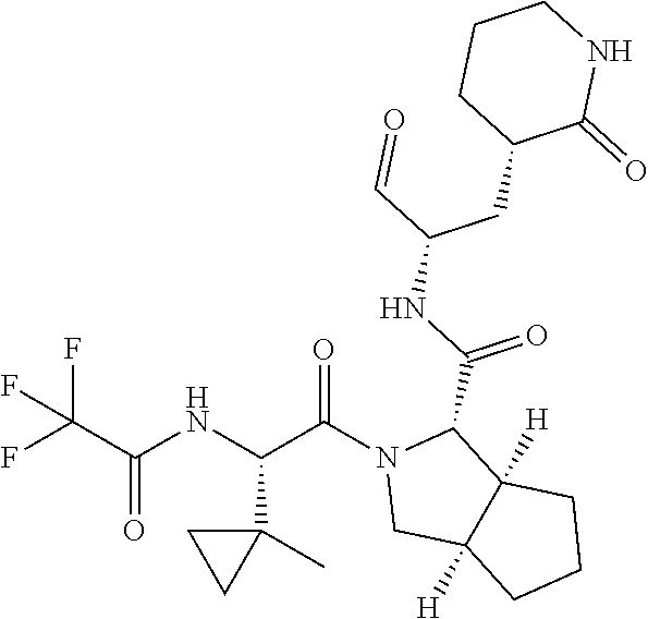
FC(C(NC(C(N1CC2([H])C([H])(C1C(NC(C=O)CC1C(=O)NCCC1)=O)CCC2)=O)C1(C)CC1)=O)(F)F
